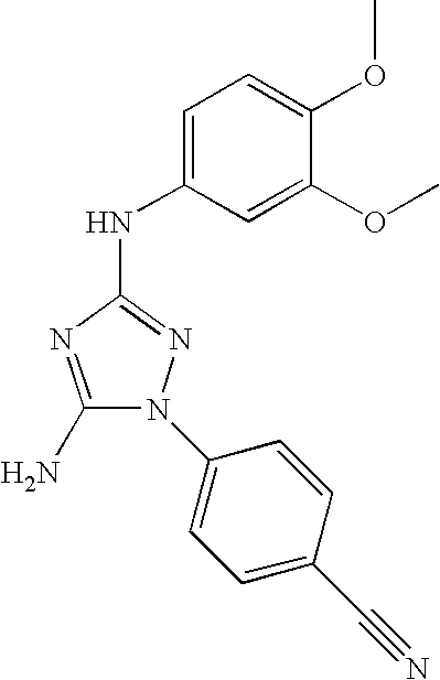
C1(N)=NC(NC2=CC=C(OC)C(OC)=C2)=NN1C1=CC=C(C#N)C=C1
